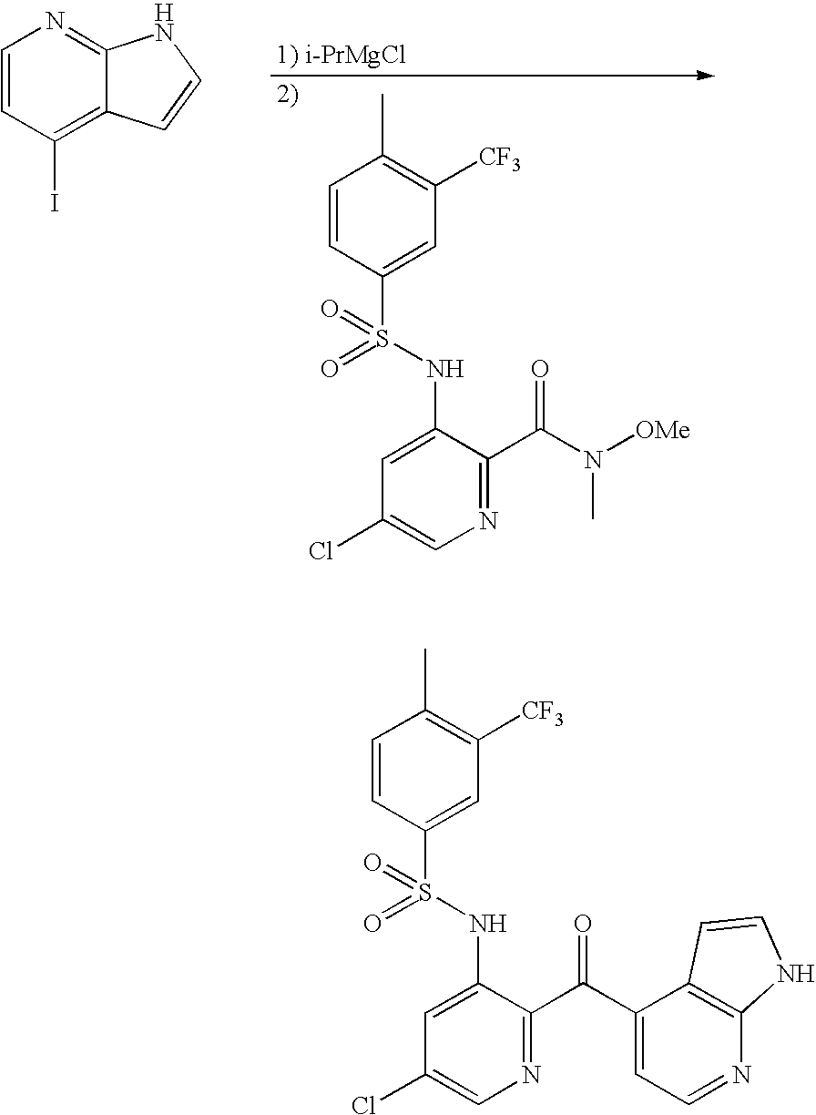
C1=CC(S(NC2=CC(Cl)=CN=C2C(N([OMe])C)=O)(=O)=O)=CC([CF3])=C1C.C1=CC(I)=C2C(=N1)NC=C2.C1=CC(S(NC2=CC(Cl)=CN=C2C(C2=CC=NC3=C2C=CN3)=O)(=O)=O)=CC([CF3])=C1C
